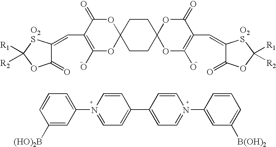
C1(C=C2C(=O)OC([R1])([R2])[O2S]2)=C(O)OC2(OC1=O)CCC1(CC2)OC(O)=C(C=C2C(=O)OC([R1])([R2])[O2S]2)C(=O)O1.C1=CC=C(N2=CC=C(C3=CC=N(C4=CC([B(OH)2])=CC=C4)C=C3)C=C2)C=C1[(HO)2B]
